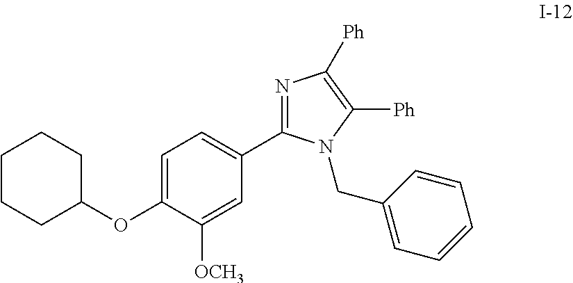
C1(OC2CCCCC2)=CC=C(C2=NC([Ph])=C([Ph])N2CC2=CC=CC=C2)C=C1[OCH3]
